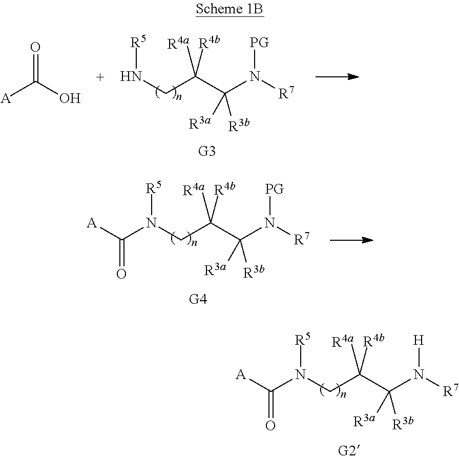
N(CC(C(N([R7])[H])([R3a])[R3b])([R4a])[R4b])([R5])C([A])=O.N(CC(C(N([R7])[PG])([R3a])[R3b])([R4a])[R4b])([R5])C([A])=O.N(CC(C(N([R7])[PG])([R3a])[R3b])([R4a])[R4b])[R5].[A]C(O)=O
